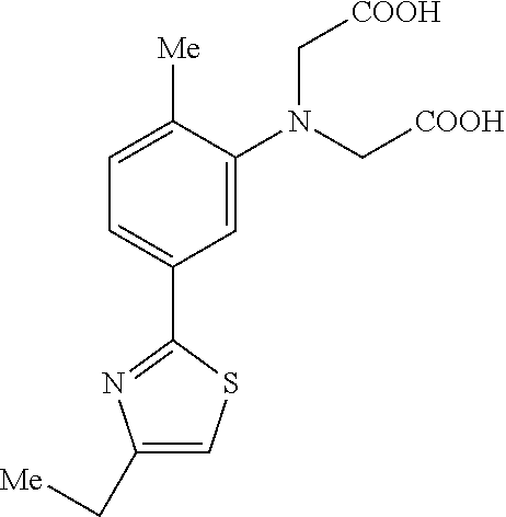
C1=C(N(C[COOH])C[COOH])C([Me])=CC=C1C1=NC(C[Me])=CS1
